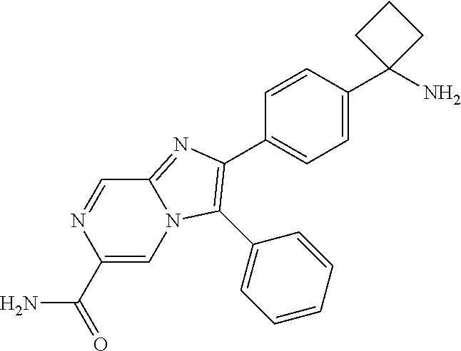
C1(C(=O)N)=CN2C(=NC(C3=CC=C(C4(N)CCC4)C=C3)=C2C2=CC=CC=C2)C=N1
